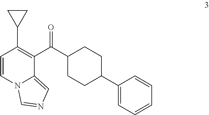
C1(C(C2=C(C3CC3)C=CN3C2=CN=C3)=O)CCC(C2=CC=CC=C2)CC1
